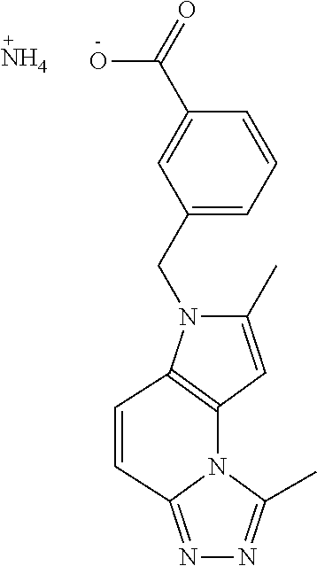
C1(C)=CC2=C(N1CC1=CC=CC(C(O)=O)=C1)C=CC1=NN=C(C)N12.N
